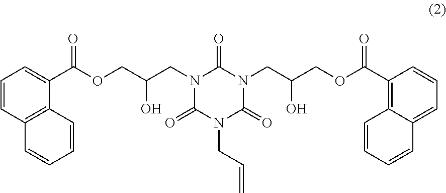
N1(CC(O)COC(C2=CC=CC3=C2C=CC=C3)=O)C(=O)N(CC=C)C(=O)N(CC(O)COC(C2=C3C(=CC=C2)C=CC=C3)=O)C1=O
